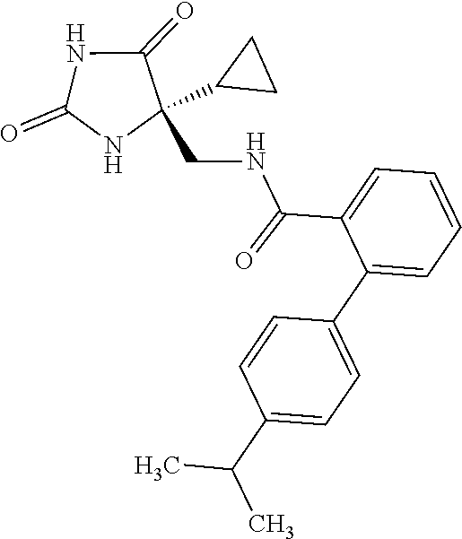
C1(=O)NC(CNC(C2=CC=CC=C2C2=CC=C(C(C)C)C=C2)=O)(C2CC2)C(=O)N1
